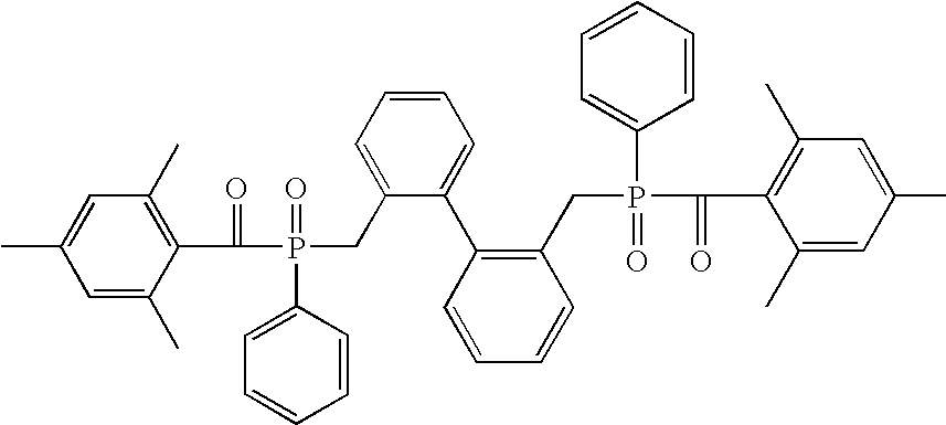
C1=C(C)C(C(P(CC2=CC=CC=C2C2=C(CP(C(C3=C(C)C=C(C)C=C3C)=O)(=O)C3=CC=CC=C3)C=CC=C2)(=O)C2=CC=CC=C2)=O)=C(C)C=C1C
